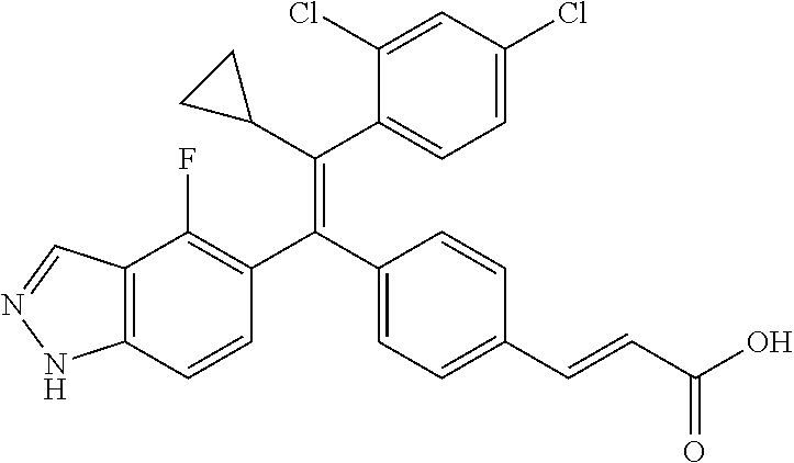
C12=C(C=CC(C(C3=CC=C(C=CC(O)=O)C=C3)=C(C3CC3)C3=CC=C(Cl)C=C3Cl)=C1F)NN=C2
